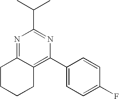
C12=C(C3=CC=C(F)C=C3)N=C(C(C)C)N=C1CCCC2
